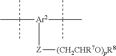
CC([Ar2](C(C)(C)C)[Z][(CH2CHR7O)pR8])(C)C
